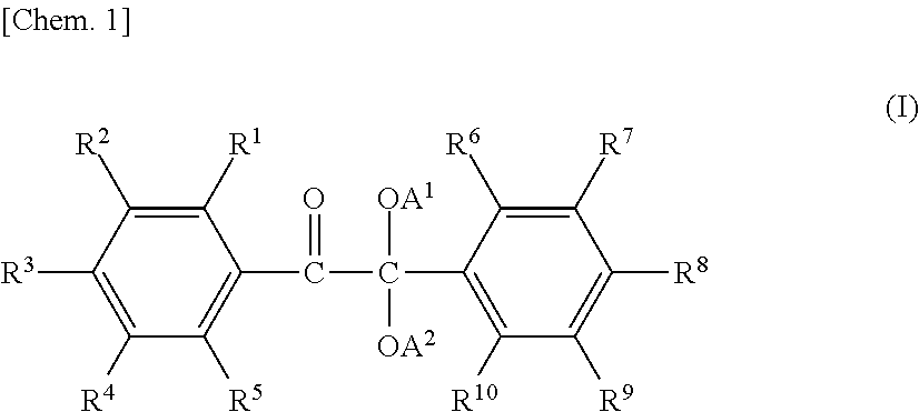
C(C(C1=C([R10])C([R9])=C([R8])C([R7])=C1[R6])([OA1])[OA2])(C1=C([R5])C([R4])=C([R3])C([R2])=C1[R1])=O
